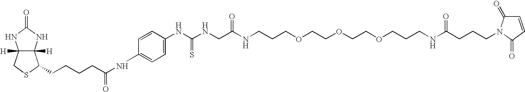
C12([H])C([H])(NC(=O)N1)C(CCCCC(NC1=CC=C(NC(NCC(NCCCOCCOCCOCCCNC(=O)CCCN3C(=O)C=CC3=O)=O)=S)C=C1)=O)SC2
